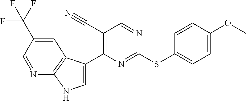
C1=C(C2=C(C#N)C=NC(SC3=CC=C(OC)C=C3)=N2)C2=C(N1)N=CC(C(F)(F)F)=C2
